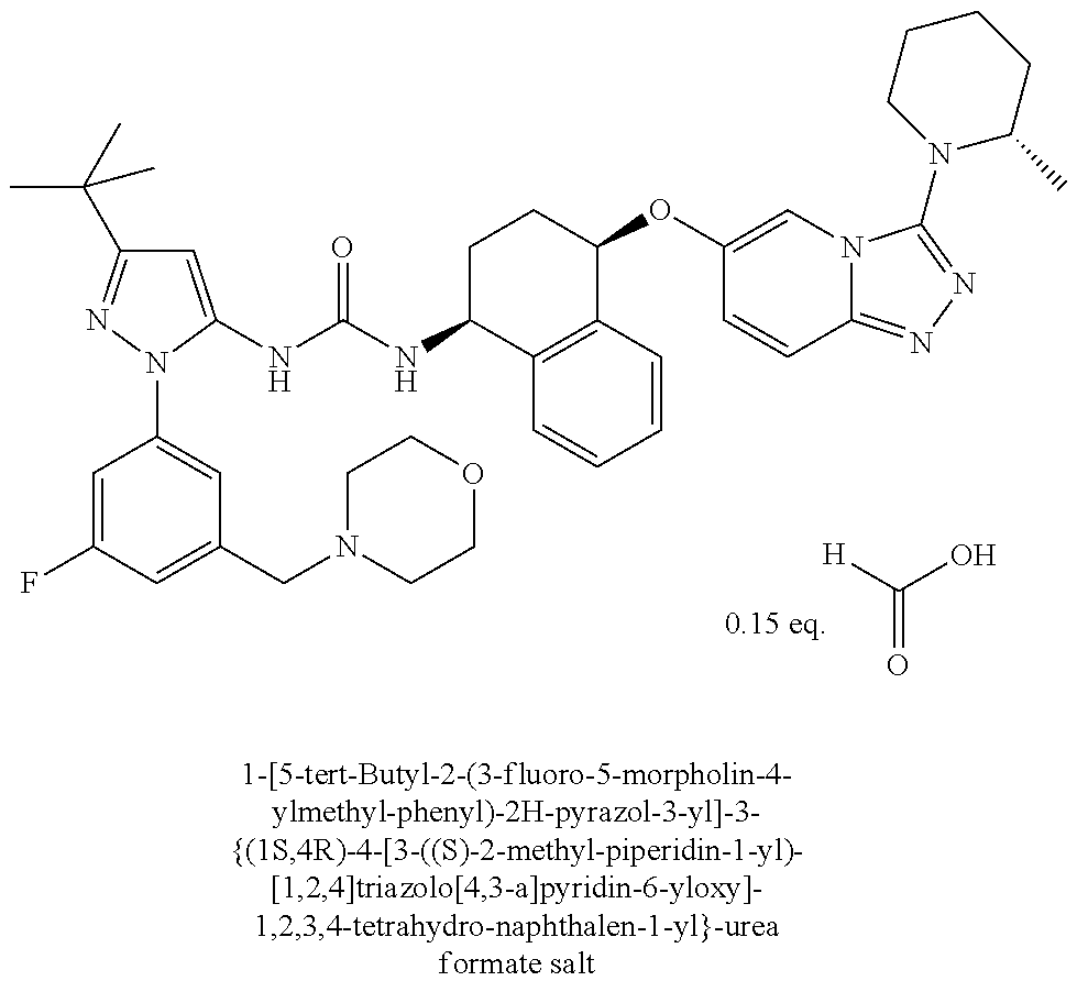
C1=C(NC(NC2C3=C(C(OC4=CN5C(=NN=C5N5C(C)CCCC5)C=C4)CC2)C=CC=C3)=O)N(C2=CC(CN3CCOCC3)=CC(F)=C2)N=C1C(C)(C)C.[H]C(O)=O
